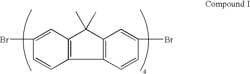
BrC1=CC2=C(C3=C(C=C(Br)C=C3)C2(C)C)C=C1
